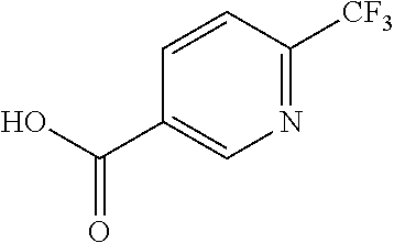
C1=CC([CF3])=NC=C1C(O)=O
